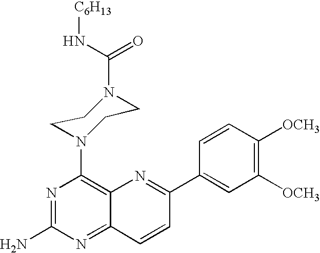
N1=C(N)N=C2C(=C1N1CCN(C(=O)N[C6H13])CC1)N=C(C1=CC([OCH3])=C([OCH3])C=C1)C=C2
